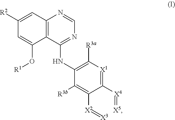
C1([R2])=CC2=C(C(O[R1])=C1)C(NC1=C([R3a])[X1]=C([X4]=[X5])C([X2]=[X3])=C1[R3b])=NC=N2
